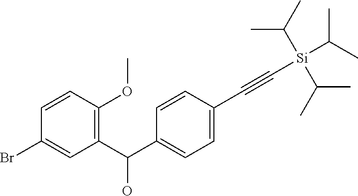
C1=CC(C#C[Si](C(C)C)(C(C)C)C(C)C)=CC=C1C(C1=C(OC)C=CC(Br)=C1)O
